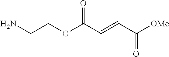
NCCOC(C=CC([OMe])=O)=O
